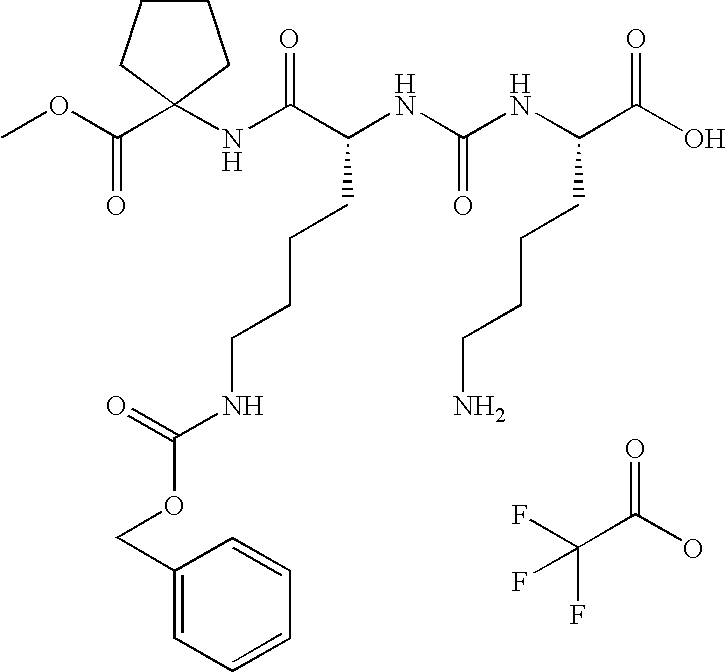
N(C(C(NC(NC(C(O)=O)CCCCN)=O)CCCCNC(OCC1=CC=CC=C1)=O)=O)C1(C(OC)=O)CCCC1.FC(C(O)=O)(F)F
